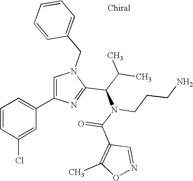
C1=CC(Cl)=CC(C2=CN(CC3=CC=CC=C3)C(C(C(C)C)N(CCCN)C(C3=C(C)ON=C3)=O)=N2)=C1
